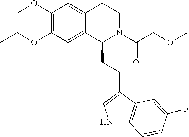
COC1=C(OCC)C=C2C(=C1)CCN(C(COC)=O)C2CCC1=CNC2=C1C=C(F)C=C2
